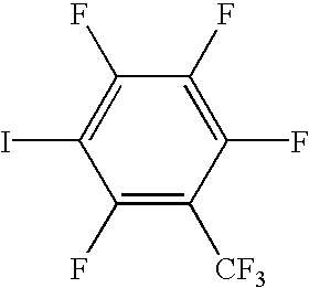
C1(F)=C([CF3])C(F)=C(F)C(F)=C1I
